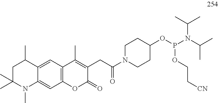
C12=C(C=C3C(=C1)N(C)C(C)(C)CC3C)C(C)=C(CC(=O)N1CCC(OP(N(C(C)C)C(C)C)OCC[CN])CC1)C(=O)O2
